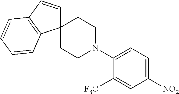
C1([NO2])=CC=C(N2CCC3(CC2)C=CC2=C3C=CC=C2)C([F3C])=C1
